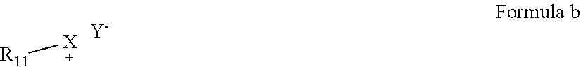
[X][R11].[Y]
